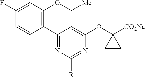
C1(C2=C(OC[Me])C=C(F)C=C2)=NC([R])=NC(OC2([CO2Na])CC2)=C1
